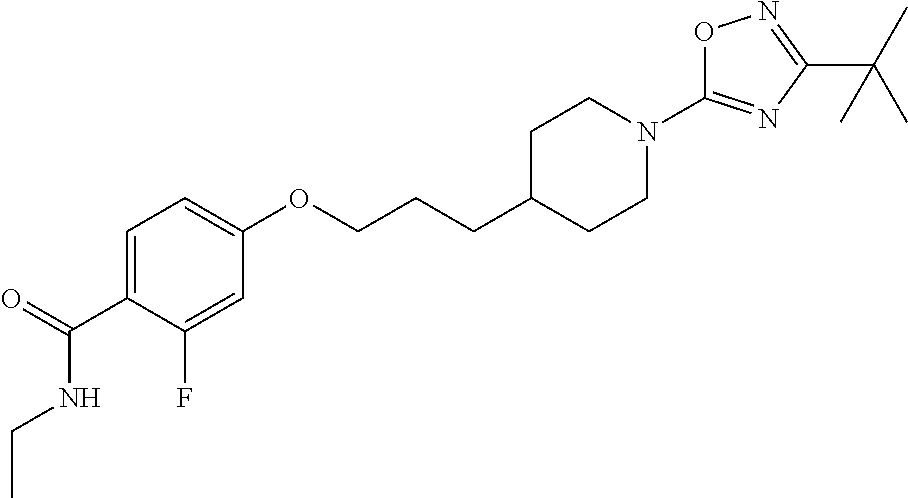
C1=C(C(=O)NCC)C(F)=CC(OCCCC2CCN(C3=NC(C(C)(C)C)=NO3)CC2)=C1
